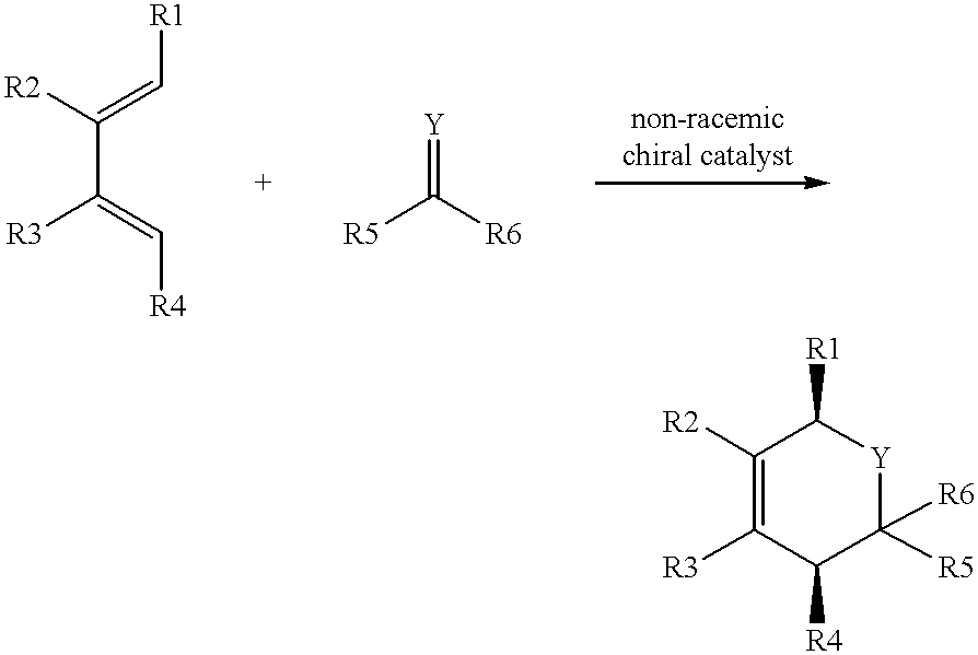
[R2]C(=C[R1])C([R3])=C[R4].[Y]=C([R5])[R6].C1([R2])=C([R3])C([R4])C([R6])([R5])[Y]C1[R1]
